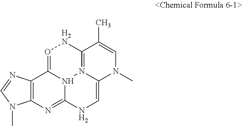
C12=N3C(=CNC4=NC5=C(C(=O[H2N]1)N34)N=CN5C)N(C)C=C2C
